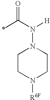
C(N([H])N1CCN([R6F])CC1)(=O)C
